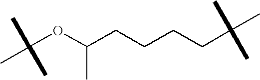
C(OC(CCCCC(C)(C)C)C)(C)(C)C
